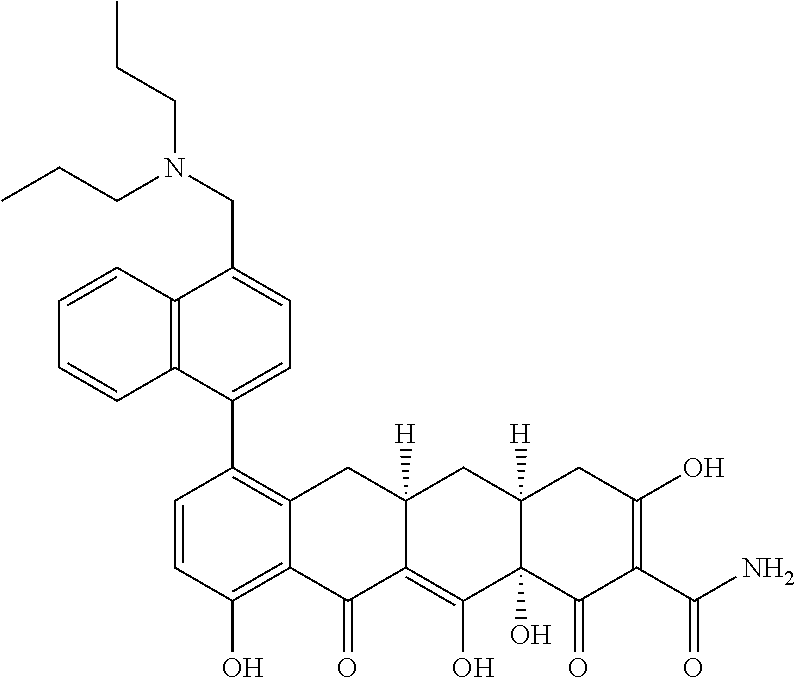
C1=CC(O)=C2C(=C1C1=CC=C(CN(CCC)CCC)C3=C1C=CC=C3)CC1([H])C(=C(O)C3(O)C([H])(C1)CC(O)=C(C(N)=O)C3=O)C2=O
